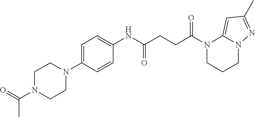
N1(C(CCC(NC2=CC=C(N3CCN(C(=O)C)CC3)C=C2)=O)=O)CCCN2C1=CC(C)=N2
